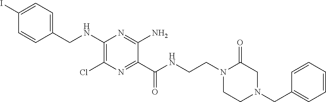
C1=C(I)C=CC(CNC2=C(Cl)N=C(C(NCCN3CCN(CC4=CC=CC=C4)CC3=O)=O)C(N)=N2)=C1
